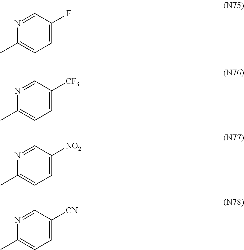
C1=C([CN])C=NC(C)=C1.C1=C(F)C=NC(C)=C1.C1=C([CF3])C=NC(C)=C1.C1=C([NO2])C=NC(C)=C1
